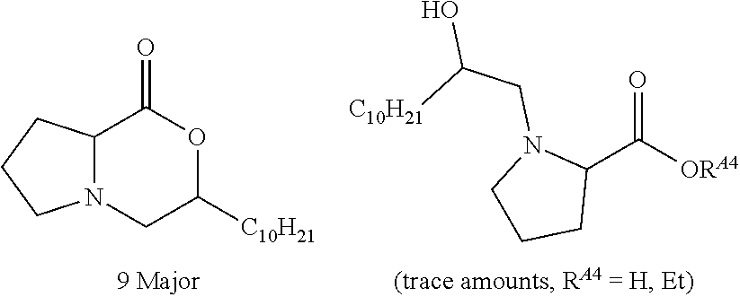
C12N(CC([C10H21])OC1=O)CCC2.C1(C([ORA4])=O)N(CC([C10H21])O)CCC1
